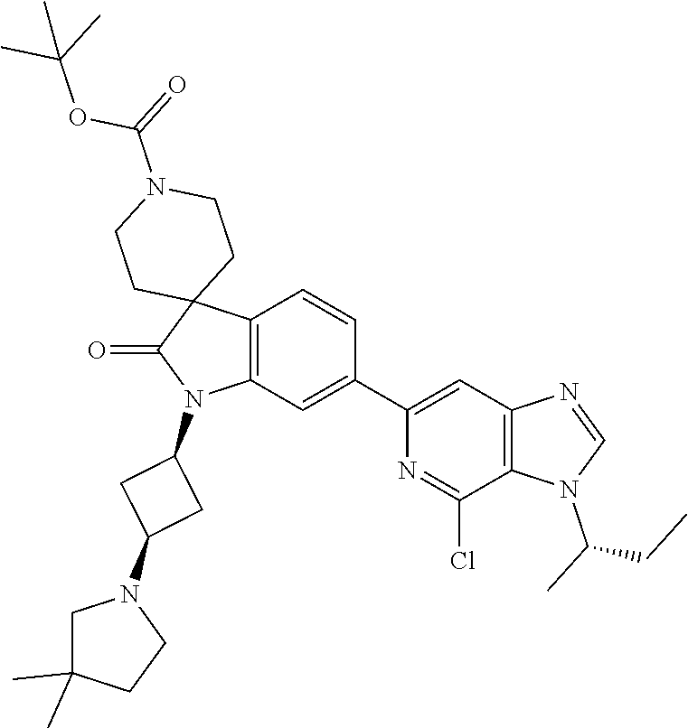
C12=C(C=C(C3=CC4=C(C(Cl)=N3)N(C(CC)C)C=N4)C=C1)N(C1CC(N3CC(C)(C)CC3)C1)C(=O)C21CCN(C(=O)OC(C)(C)C)CC1
